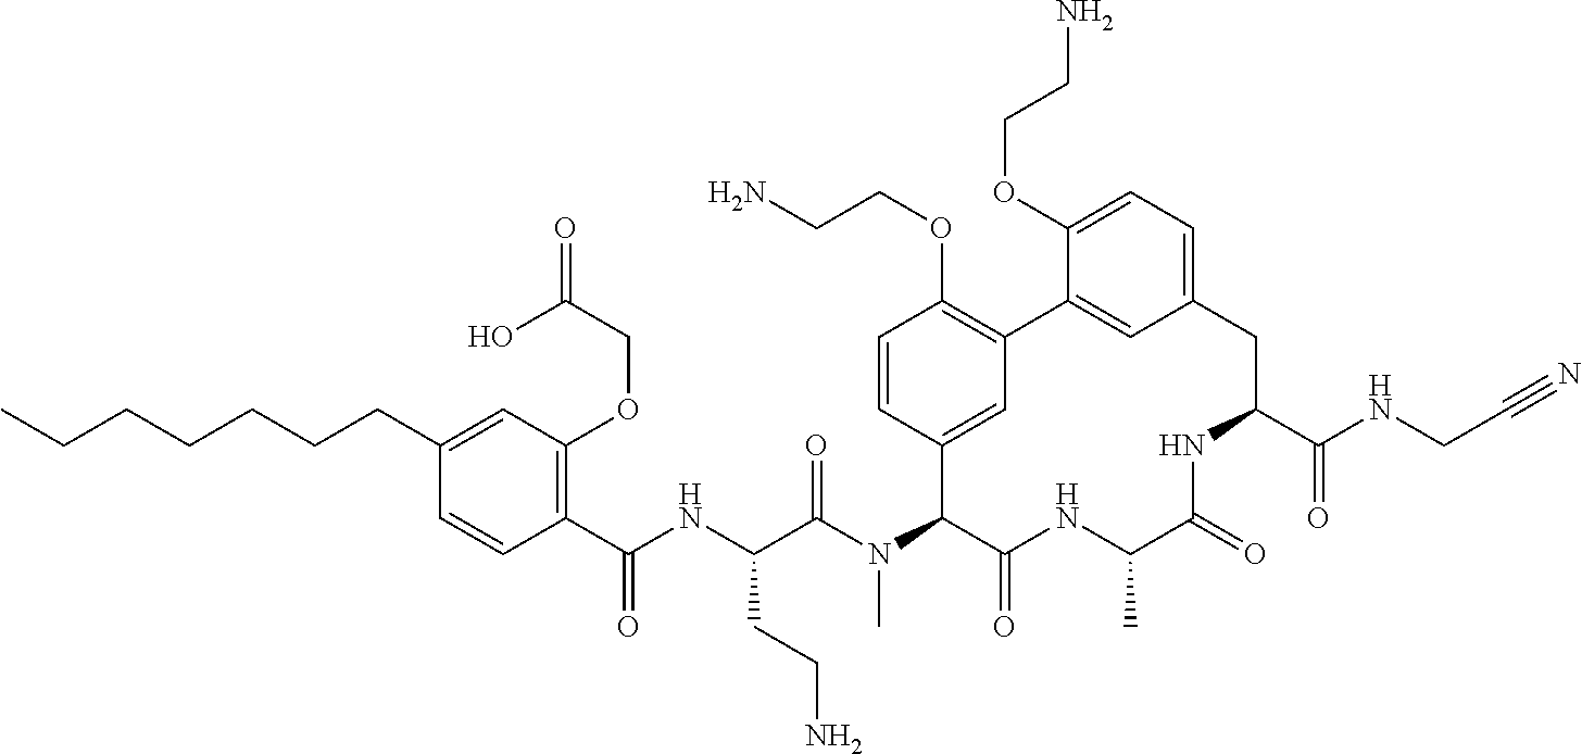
C(CC1=CC(OCC(=O)O)=C(C(NC(C(N(C2C(=O)NC(C)C(=O)NC(C(NCC#N)=O)CC3=CC=C(OCCN)C(=C3)C3=C(OCCN)C=CC2=C3)C)=O)CCN)=O)C=C1)CCCCC
